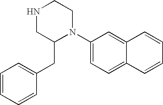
C1=CC=CC(CC2N(C3=CC=C4C(=C3)C=CC=C4)CCNC2)=C1
